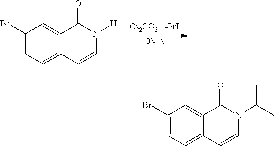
[DMA].C1(Br)=CC=C2C(=C1)C(=O)N([H])C=C2.C1(Br)=CC=C2C(=C1)C(=O)N(C(C)C)C=C2
